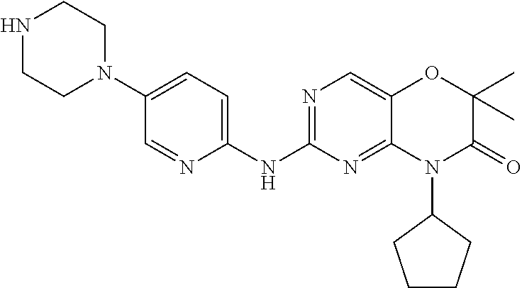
C1(NC2=NC=C3C(=N2)N(C2CCCC2)C(=O)C(C)(C)O3)=CC=C(N2CCNCC2)C=N1
